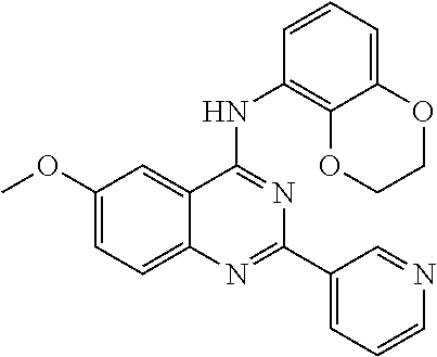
COC1=CC=C2C(=C1)C(NC1=C3C(=CC=C1)OCCO3)=NC(C1=CC=CN=C1)=N2
